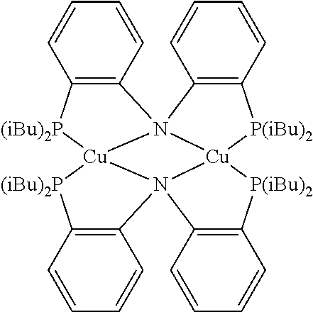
C12=C([(iBu)2P][Cu]34[(iBu)2P]C5=C(C=CC=C5)N35C3=C([P(iBu)2][Cu]56N14C1=C([P(iBu)2]6)C=CC=C1)C=CC=C3)C=CC=C2
